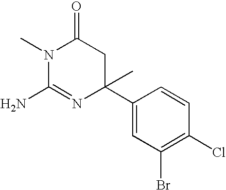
N1(C)C(N)=NC(C2=CC(Br)=C(Cl)C=C2)(C)CC1=O
